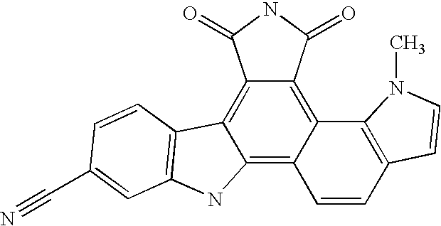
C12=C3C(=C4C(=C1C(=O)NC2=O)C1=C(C=C4)C=CN1C)NC1=C3C=CC(C#N)=C1
